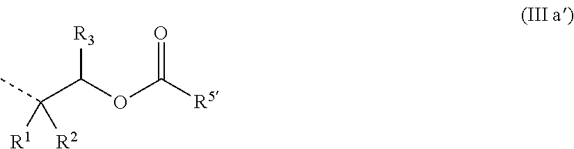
CC(C(OC([R5])=O)[R3])([R1])[R2]
